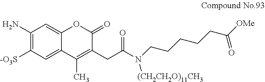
C1(N)=C([-O3S])C=C2C(=C1)OC(=O)C(CC(N(CCCCCC([OMe])=O)[(CH2CH2O)11CH3])=O)=C2C
